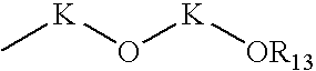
C[K]O[K][OR13]
